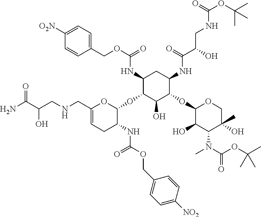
C1(NC(OCC2=CC=C([O2N])C=C2)=O)C(OC2OC(CNCC(C(N)=O)O)=CCC2NC(OCC2=CC=C([NO2])C=C2)=O)C(O)C(OC2C(O)C(N(C)C(OC(C)(C)C)=O)C(O)(C)CO2)C(NC(C(CNC(OC(C)(C)C)=O)O)=O)C1
